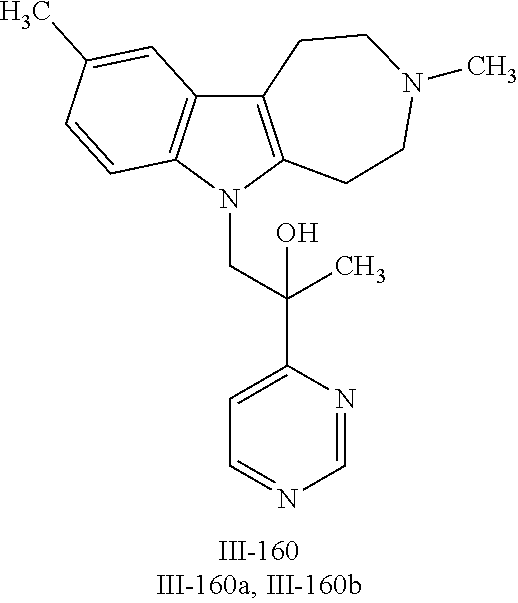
N1(CC(C2=CC=NC=N2)(C)O)C2=C(C3=C1C=CC(C)=C3)CCN(C)CC2
